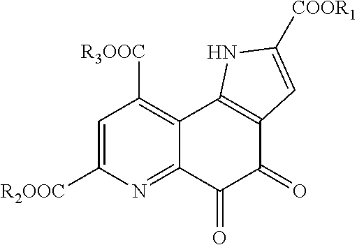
C1=C([R2OOC])N=C2C(=C1[R3OOC])C1=C(C(=O)C2=O)C=C([COOR1])N1
